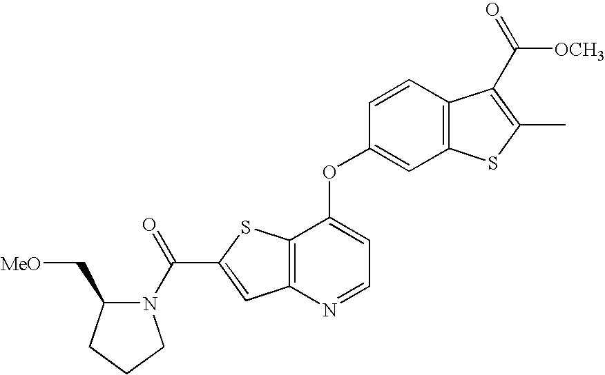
C12=C(N=CC=C1OC1=CC3=C(C=C1)C(C([OCH3])=O)=C(C)S3)C=C(C(=O)N1C(C[MeO])CCC1)S2
